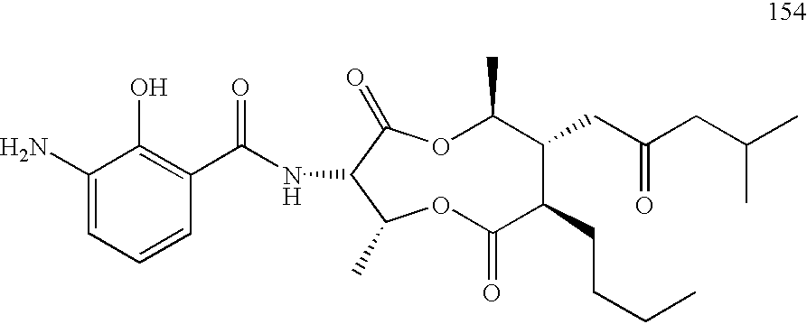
C1(N)=CC=CC(C(NC2C(C)OC(=O)C(CCCC)C(CC(CC(C)C)=O)C(C)OC2=O)=O)=C1O
